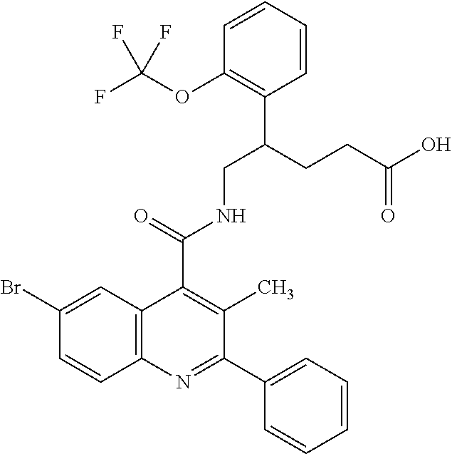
C1=CC(OC(F)(F)F)=C(C(CCC(O)=O)CNC(C2=C(C)C(C3=CC=CC=C3)=NC3=C2C=C(Br)C=C3)=O)C=C1
